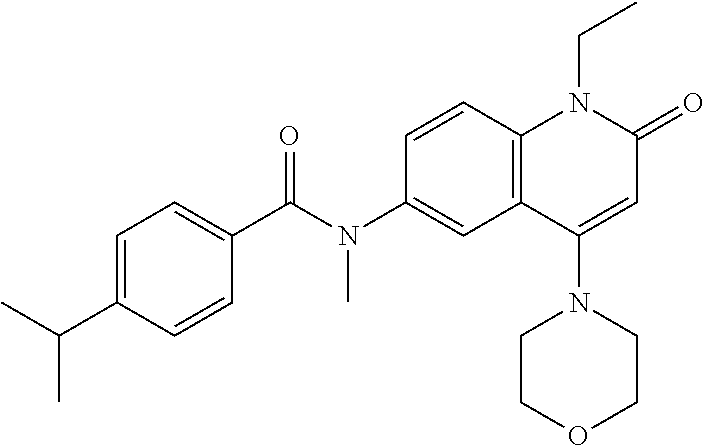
N(C1=CC2=C(C=C1)N(CC)C(=O)C=C2N1CCOCC1)(C(C1=CC=C(C(C)C)C=C1)=O)C
